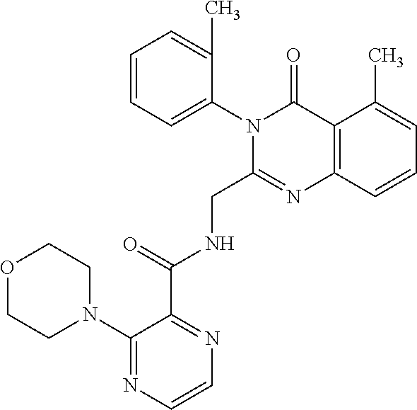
C1=CC=C(N2C(CNC(C3=NC=CN=C3N3CCOCC3)=O)=NC3=C(C2=O)C(C)=CC=C3)C(C)=C1
